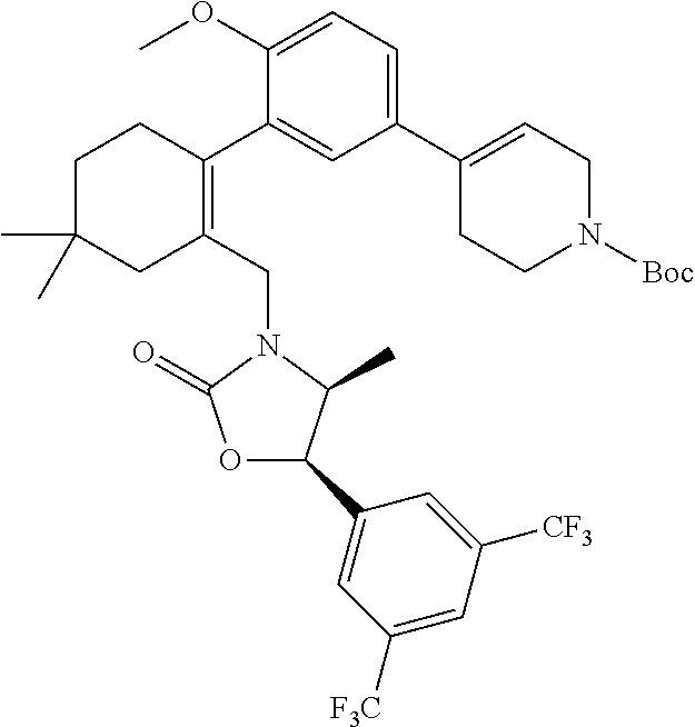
C1(OC)=CC=C(C2=CCN([Boc])CC2)C=C1C1=C(CN2C(=O)OC(C3=CC([F3C])=CC([CF3])=C3)C2C)CC(C)(C)CC1
